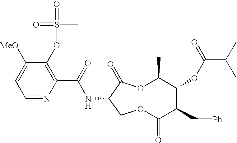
N(C1COC(=O)C(C[Ph])C(OC(C(C)C)=O)C(C)OC1=O)C(C1=C(OS(=O)(C)=O)C([MeO])=CC=N1)=O
